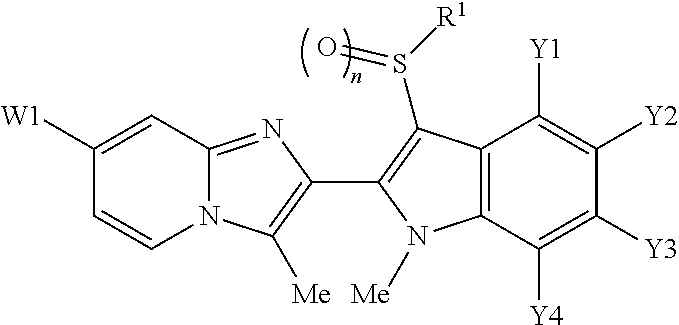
C1([W1])=CC2=NC(C3=C(S(=O)[R1])C4=C(C([Y4])=C([Y3])C([Y2])=C4[Y1])N3[Me])=C([Me])N2C=C1
